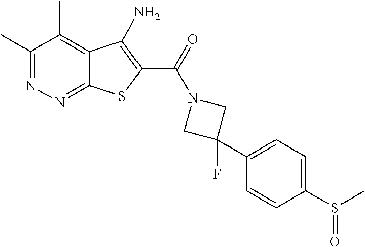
C1(C)=NN=C2C(=C1C)C(N)=C(C(=O)N1CC(F)(C3=CC=C(S(C)=O)C=C3)C1)S2
